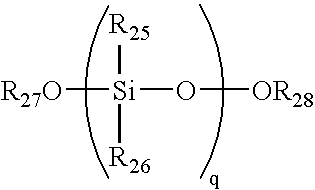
[R27O][Si]([R25])([R26])O[OR28]
